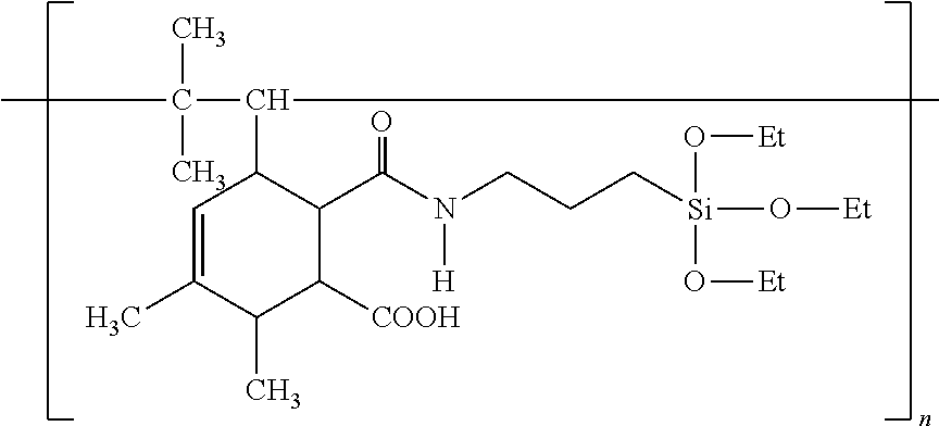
C1=C(C)C(C)C([COOH])C(C(N(CCC[Si](O[Et])(O[Et])O[Et])[H])=O)C1C(C(C)(C)C)C
